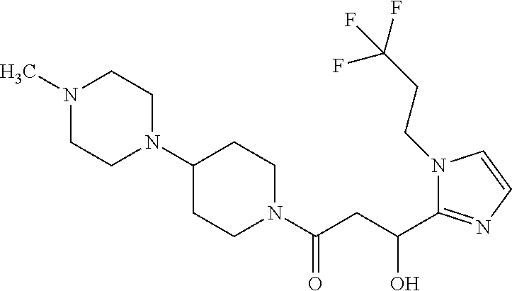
C1(N2CCN(C)CC2)CCN(C(CC(C2=NC=CN2CCC(F)(F)F)O)=O)CC1
